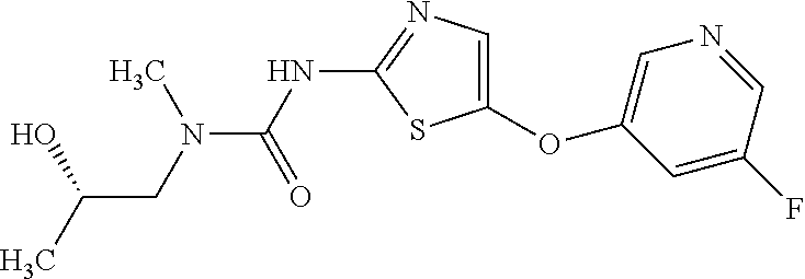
O(C1=CN=C(NC(=O)N(C)CC(O)C)S1)C1=CN=CC(F)=C1
